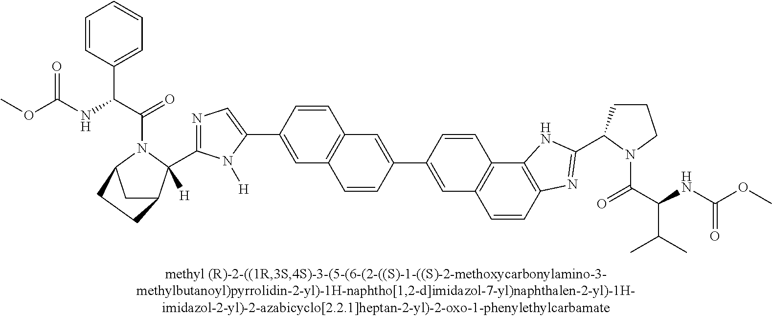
C1=CC(C(C(=O)N2C3CC(C2(C2=NC=C(C4=CC5=C(C=C4)C=C(C4=CC6=C(C=C4)C4=C(C=C6)N=C(C6CCCN6C(C(NC(OC)=O)C(C)C)=O)N4)C=C5)N2[H])[H])CC3)NC(OC)=O)=CC=C1
